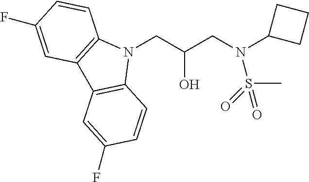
N1(CC(CN(C2CCC2)S(=O)(C)=O)O)C2=C(C3=C1C=CC(F)=C3)C=C(F)C=C2
